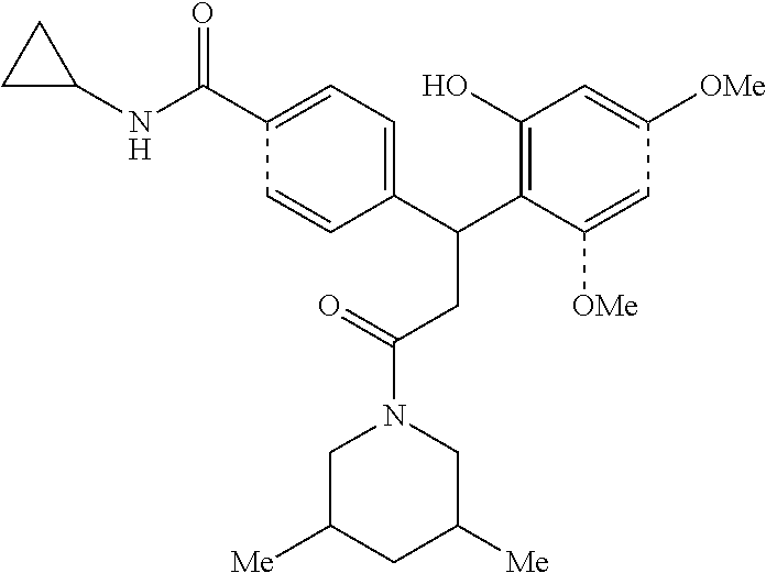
C1(C(NC2CC2)=O)=CC=C(C(C2=C(O)C=C([OMe])C=C2[OMe])CC(N2CC([Me])CC([Me])C2)=O)C=C1
